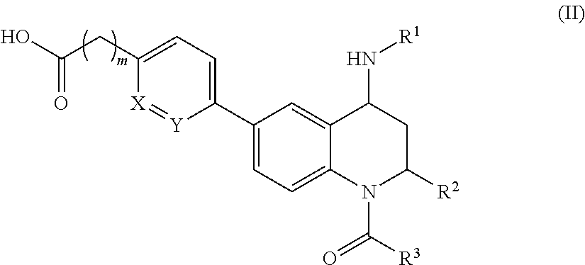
C1(C2=CC=C(CC(O)=O)[X]=[Y]2)=CC=C2C(=C1)C(N[R1])CC([R2])N2C([R3])=O
